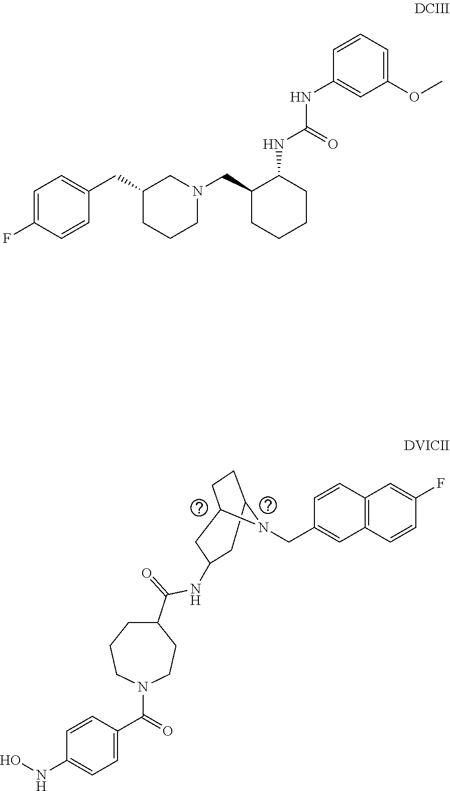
C12=C(C=CC(F)=C1)C=C(CN1C3CCC1CC(NC(=O)C1CCCN(C(=O)C4=CC=C(NO)C=C4)CC1)C3)C=C2.C1(OC)=CC=CC(NC(NC2C(CN3CCCC(CC4=CC=C(F)C=C4)C3)CCCC2)=O)=C1
